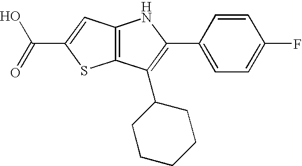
C12=C(C(C3CCCCC3)=C(C3=CC=C(F)C=C3)N1)SC(C(=O)O)=C2
